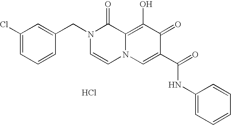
C1=C(CN2C=CN3C(=C(O)C(=O)C(C(=O)NC4=CC=CC=C4)=C3)C2=O)C=CC=C1Cl.Cl
